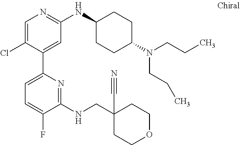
C1=C(Cl)C(C2=CC=C(F)C(NCC3(C#N)CCOCC3)=N2)=CC(NC2CCC(N(CCC)CCC)CC2)=N1
